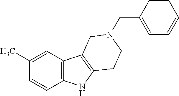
C1(C)=CC2=C(C=C1)NC1=C2CN(CC2=CC=CC=C2)CC1
